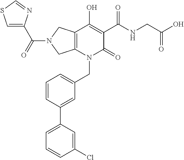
C12=C(N(CC3=CC=CC(C4=CC=CC(Cl)=C4)=C3)C(=O)C(C(NCC(O)=O)=O)=C1O)CN(C(=O)C1=CSC=N1)C2
